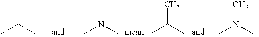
CC(C)C.CN(C)C.CC(C)C.CN(C)C
